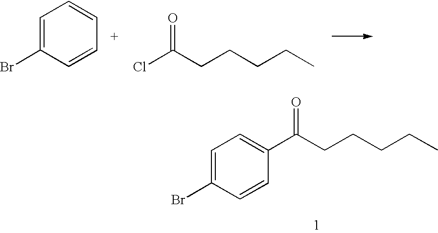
C1=C(Br)C=CC=C1.C(Cl)(CCCCC)=O.C1=C(Br)C=CC(C(CCCCC)=O)=C1
